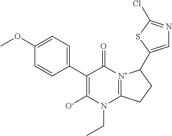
C1(C2=CC=C(OC)C=C2)=C([O-])N(CC)C2=[N+](C1=O)C(C1=CN=C(Cl)S1)CC2
